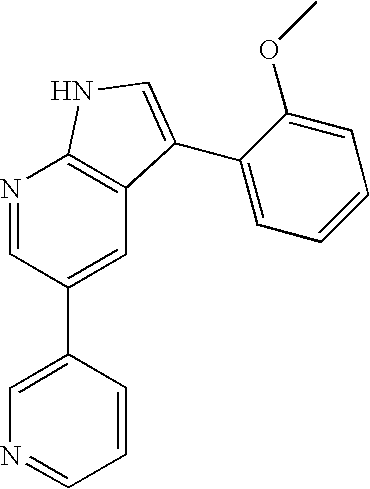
C1=CC(C2=CC3=C(N=C2)NC=C3C2=CC=CC=C2OC)=CN=C1
